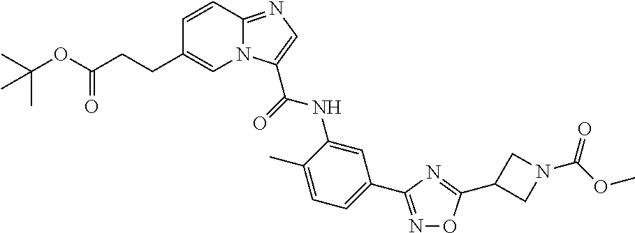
N1=C(C2=CC=C(C)C(NC(=O)C3=CN=C4N3C=C(CCC(OC(C)(C)C)=O)C=C4)=C2)N=C(C2CN(C(OC)=O)C2)O1
